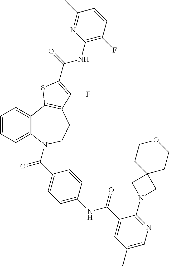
C1=CC=C2C(=C1)C1=C(CCN2C(=O)C2=CC=C(NC(=O)C3=CC(C)=CN=C3N3CC4(C3)CCOCC4)C=C2)C(F)=C(C(NC2=C(F)C=CC(C)=N2)=O)S1
